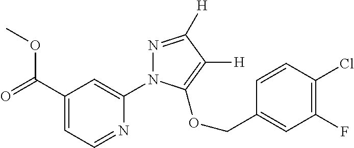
C1(C(=O)OC)=CC=NC(N2N=C([H])C([H])=C2OCC2=CC(F)=C(Cl)C=C2)=C1
